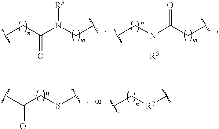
[R5]N(CC)C(CC)=O.O=C(CC)N(CC)[R5].O=C(CSC)C.[R7](CC)C
